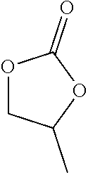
O1CC(C)OC1=O
